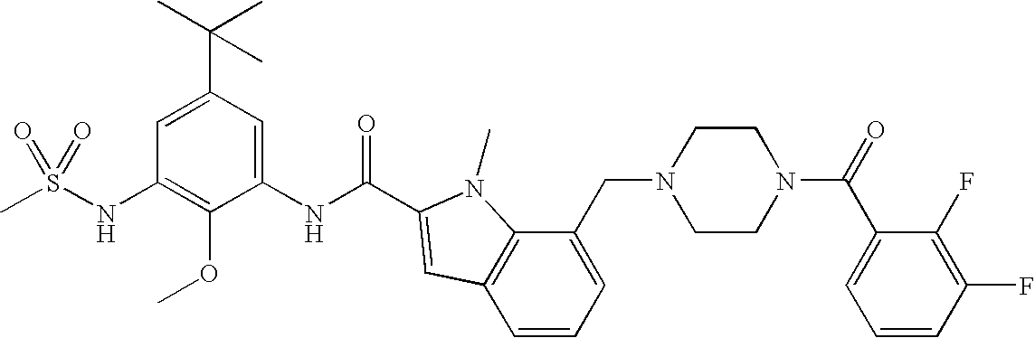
CS(NC1=C(OC)C(NC(=O)C2=CC3=C(C(CN4CCN(C(=O)C5=CC=CC(F)=C5F)CC4)=CC=C3)N2C)=CC(C(C)(C)C)=C1)(=O)=O
